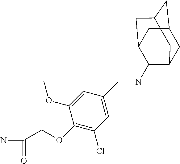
C1C2CC3CC(C(NCC4=CC(Cl)=C(OCC(N)=O)C(OC)=C4)C1C3)C2
